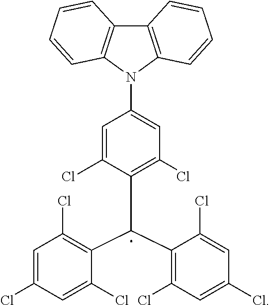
C12=C(N(C3=CC(Cl)=C(C(C4=C(Cl)C=C(Cl)C=C4Cl)C4=C(Cl)C=C(Cl)C=C4Cl)C(Cl)=C3)C3=C1C=CC=C3)C=CC=C2
